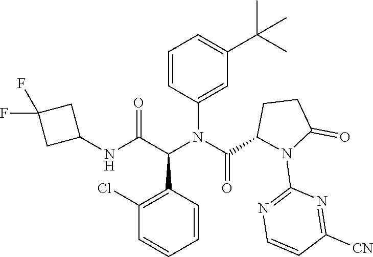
C1=CC(N(C(C(NC2CC(F)(F)C2)=O)C2=C(Cl)C=CC=C2)C(=O)C2N(C3=NC=CC([CN])=N3)C(=O)CC2)=CC(C(C)(C)C)=C1
